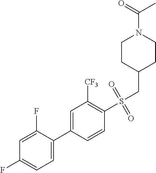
C1=C(F)C(C2=CC([CF3])=C(S(CC3CCN(C(=O)C)CC3)(=O)=O)C=C2)=CC=C1F
